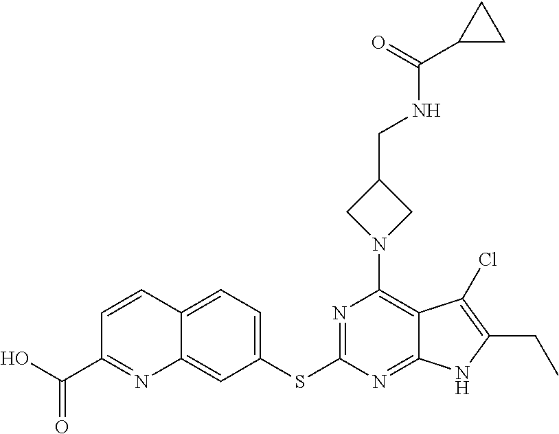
C1(SC2=NC(N3CC(CNC(=O)C4CC4)C3)=C3C(=N2)NC(CC)=C3Cl)=CC=C2C(=C1)N=C(C(=O)O)C=C2
